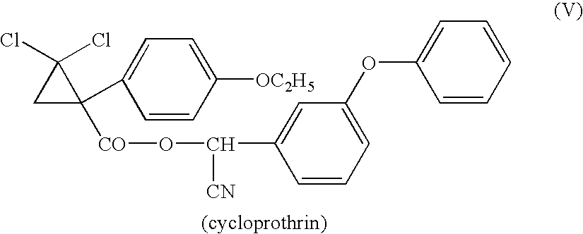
C1C(Cl)(Cl)C1([CO]OC([CN])C1=CC(OC2=CC=CC=C2)=CC=C1)C1=CC=C([OC2H5])C=C1
